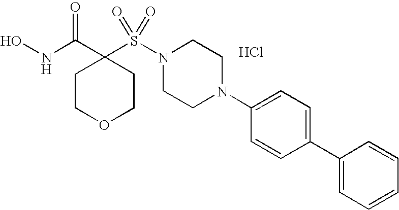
ONC(C1(S(N2CCN(C3=CC=C(C4=CC=CC=C4)C=C3)CC2)(=O)=O)CCOCC1)=O.Cl
